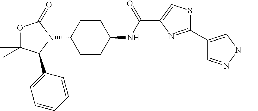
C1CC(NC(C2=CSC(C3=CN(C)N=C3)=N2)=O)CCC1N1C(=O)OC(C)(C)C1C1=CC=CC=C1
